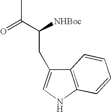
CC(C(CC1=CNC2=C1C=CC=C2)[NHBoc])=O
